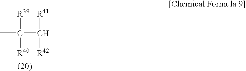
[R39]C([R40])(C)C([R41])[R42]
